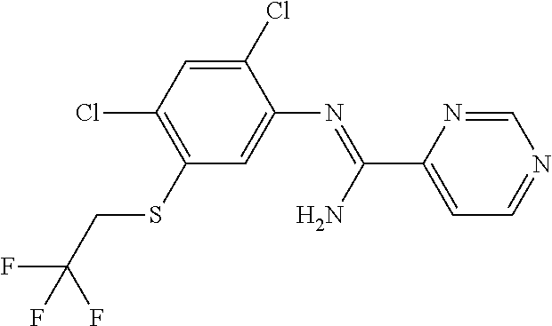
C1(Cl)=CC(Cl)=C(SCC(F)(F)F)C=C1N=C(C1=CC=NC=N1)N
